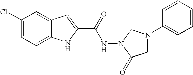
C12=CC=C(Cl)C=C1C=C(C(=O)NN1CN(C3=CC=CC=C3)CC1=O)N2
